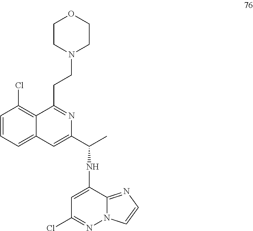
C1=CC=C2C(=C1Cl)C(CCN1CCOCC1)=NC(C(C)NC1=CC(Cl)=NN3C1=NC=C3)=C2
